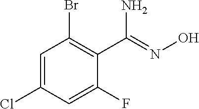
C1=C(Cl)C=C(F)C(C(=NO)N)=C1Br
